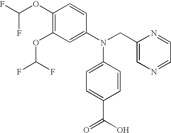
C1(OC(F)F)=C(OC(F)F)C=C(N(CC2=CN=CC=N2)C2=CC=C(C(O)=O)C=C2)C=C1
